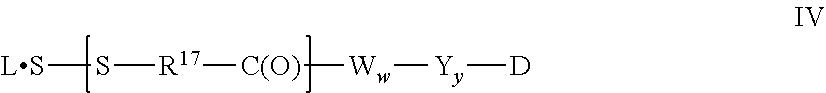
S([R17][C(O)][Ww][Yy][D])[LS]
